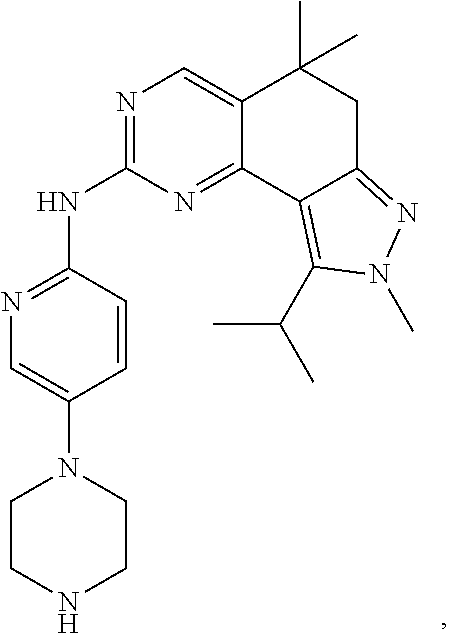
N1=C(NC2=NC=C(N3CCNCC3)C=C2)N=C2C(=C1)C(C)(C)CC1=NN(C)C(C(C)C)=C21
